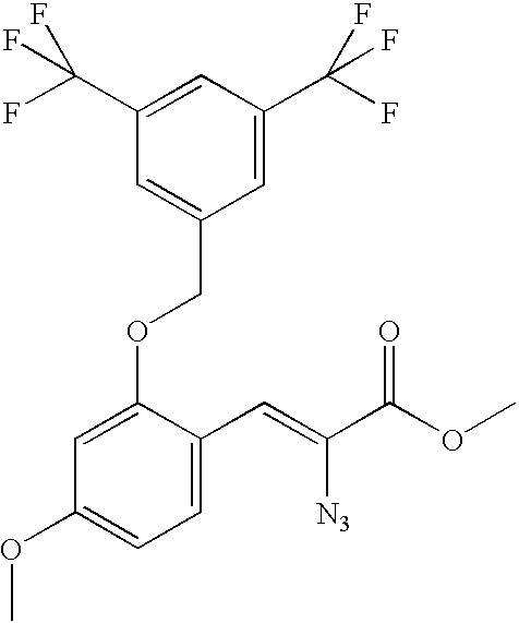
C1=C(OCC2=CC(C(F)(F)F)=CC(C(F)(F)F)=C2)C(C=C(C(OC)=O)[N3])=CC=C1OC
